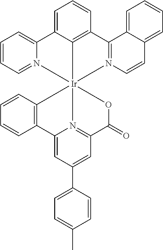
C1=CC2=C3C(=C1)C1=CC=CC=N1[Ir]314(N3=C2C2=CC=CC=C2C=C3)OC(=O)C2=N1C(=CC(C1=CC=C(C)C=C1)=C2)C1=C4C=CC=C1
